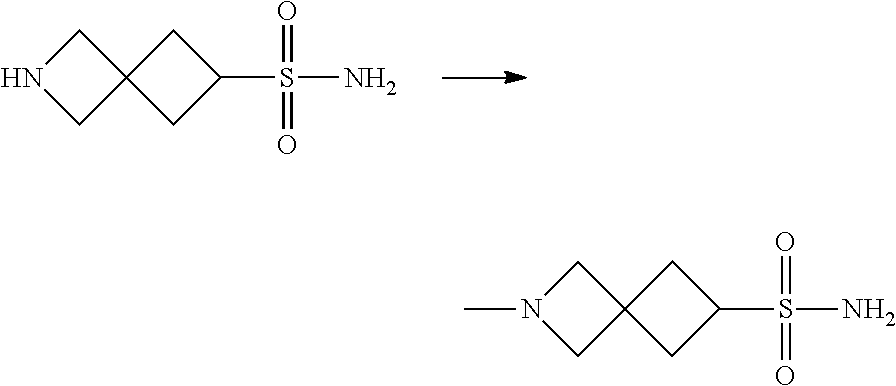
S(N)(=O)(=O)C1CC2(CNC2)C1.S(N)(=O)(=O)C1CC2(CN(C)C2)C1
